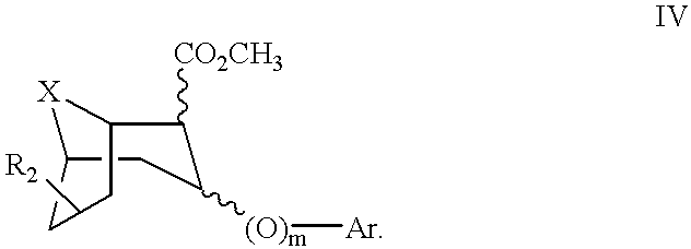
[X]1C2CC([(O)m][Ar])C([CO2CH3])C1CC([R2])C2
